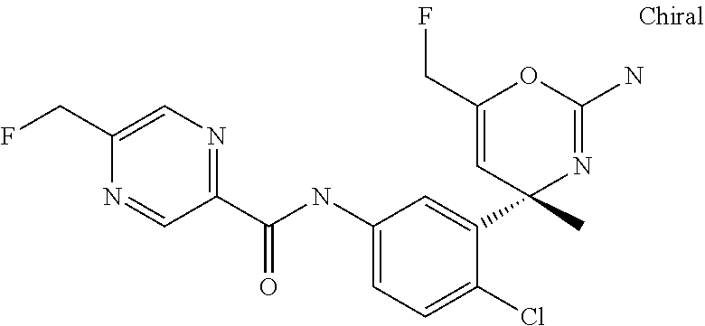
C1(C(NC2=CC=C(Cl)C(C3(C)N=C(N)OC(CF)=C3)=C2)=O)=NC=C(CF)N=C1
